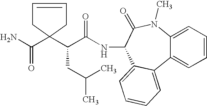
NC(=O)C1(C(C(=O)NC2C(=O)N(C)C3=CC=CC=C3C3=CC=CC=C23)CC(C)C)CC=CC1
